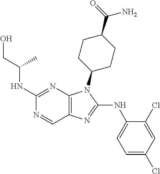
C1(NC(CO)C)=NC2=C(C=N1)N=C(NC1=CC=C(Cl)C=C1Cl)N2C1CCC(C(=O)N)CC1
